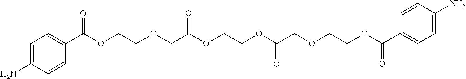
C1=C(N)C=CC(C(OCCOCC(OCCOC(COCCOC(C2=CC=C(N)C=C2)=O)=O)=O)=O)=C1
